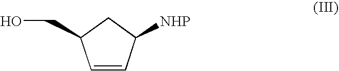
C1=CC([NHP])CC1CO
